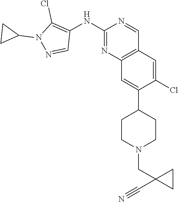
C12=C(C=C(Cl)C(C3CCN(CC4(C#N)CC4)CC3)=C1)C=NC(NC1=C(Cl)N(C3CC3)N=C1)=N2
